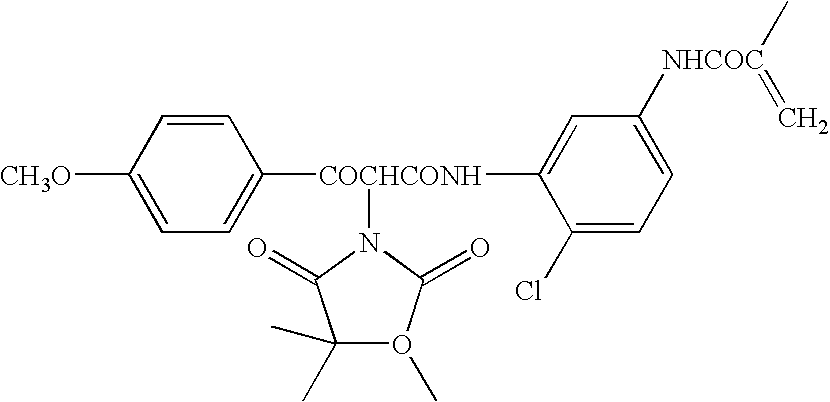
C1=C([NHCOC](C)=C)C=C([COCHCONH](C2=CC=C([CH3O])C=C2)N2C(=O)C(C)(C)O(C)C2=O)C(Cl)=C1
